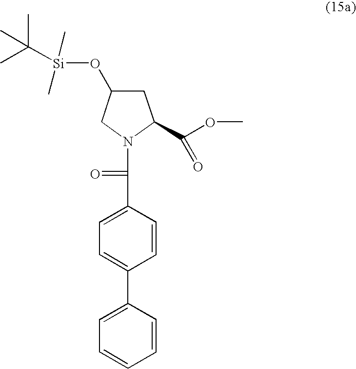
C(C1=CC=C(C2=CC=CC=C2)C=C1)(N1CC(O[Si](C(C)(C)C)(C)C)CC1C(OC)=O)=O
